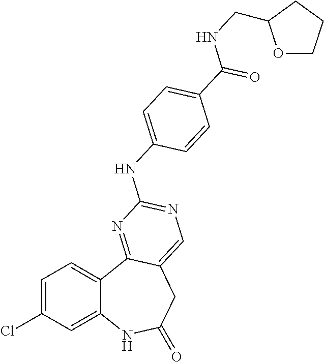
C1=C(Cl)C=C2C(=C1)C1=NC(NC3=CC=C(C(NCC4OCCC4)=O)C=C3)=NC=C1CC(=O)N2
